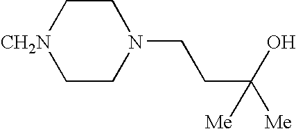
C1C[CH2N]CCN1CCC(O)([Me])[Me]
